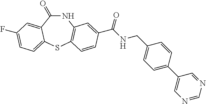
N1C(=O)C2=CC(F)=CC=C2SC2=C1C=C(C(NCC1=CC=C(C3=CN=CN=C3)C=C1)=O)C=C2
